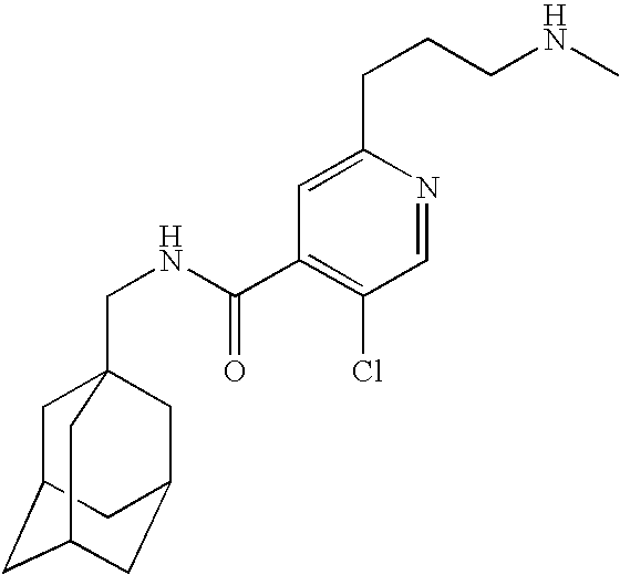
C1C2CC3CC(CC1(CNC(C1=C(Cl)C=NC(CCCNC)=C1)=O)C3)C2
